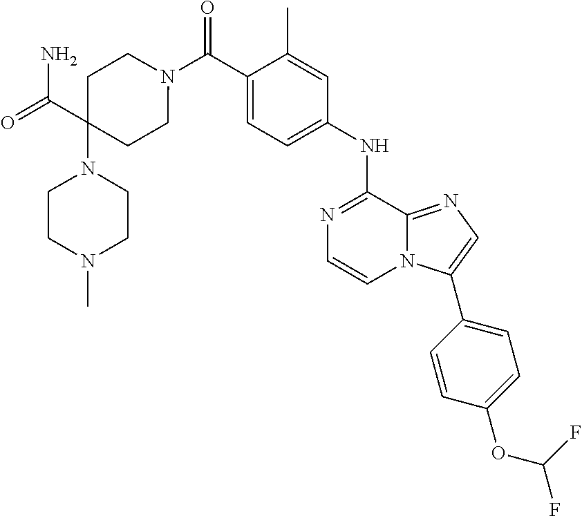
C1(C)=CC(NC2=NC=CN3C2=NC=C3C2=CC=C(OC(F)F)C=C2)=CC=C1C(N1CCC(N2CCN(C)CC2)(C(N)=O)CC1)=O
